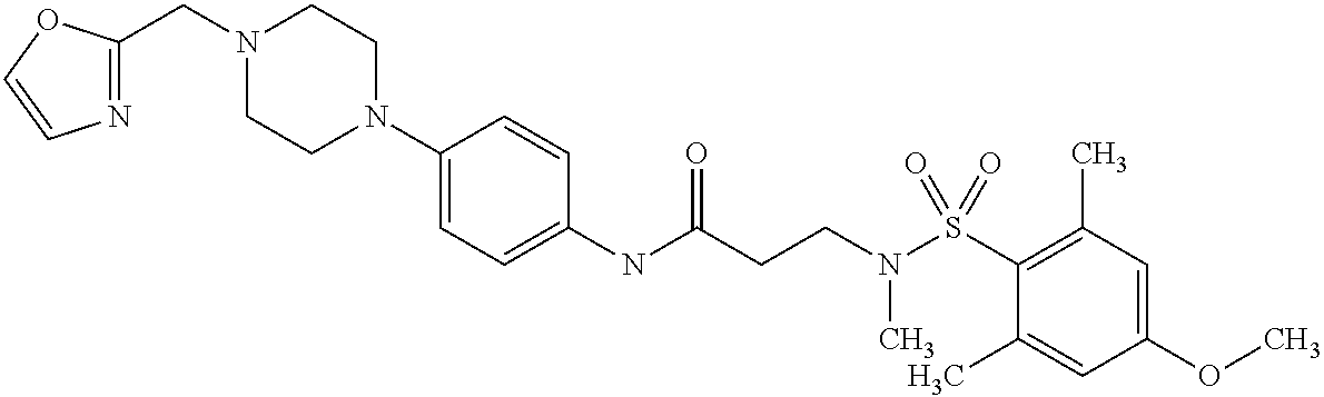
C1(NC(CCN(S(C2=C(C)C=C(OC)C=C2C)(=O)=O)C)=O)=CC=C(N2CCN(CC3=NC=CO3)CC2)C=C1
